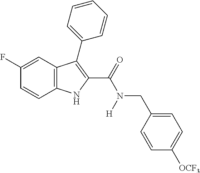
C1(F)=CC2=C(C=C1)NC(C(=O)N(CC1=CC=C([OCF3])C=C1)[H])=C2C1=CC=CC=C1
